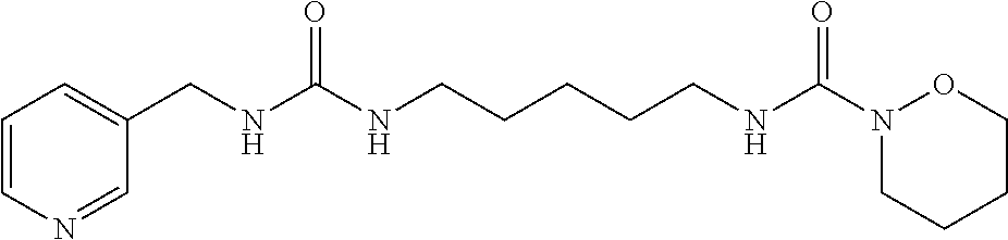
C(CCCNC(N1CCCCO1)=O)CNC(NCC1=CC=CN=C1)=O
